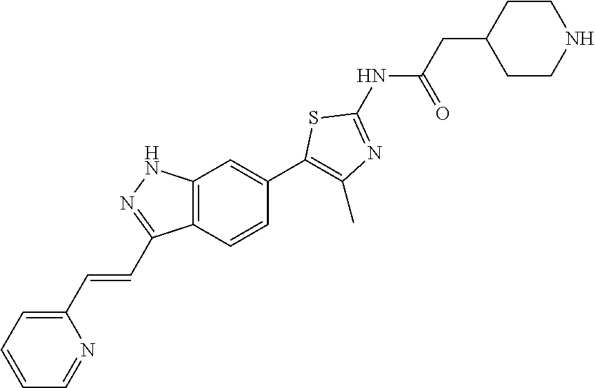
C1(C=CC2=NNC3=C2C=CC(C2=C(C)N=C(NC(CC4CCNCC4)=O)S2)=C3)=CC=CC=N1
